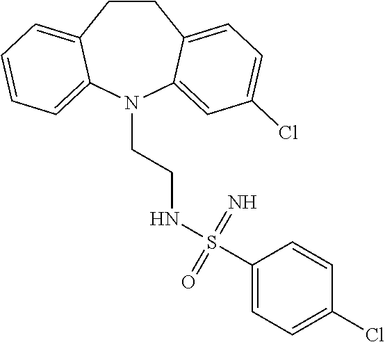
C1CC2=CC=C(Cl)C=C2N(CCNS(=N)(=O)C2=CC=C(Cl)C=C2)C2=CC=CC=C12
